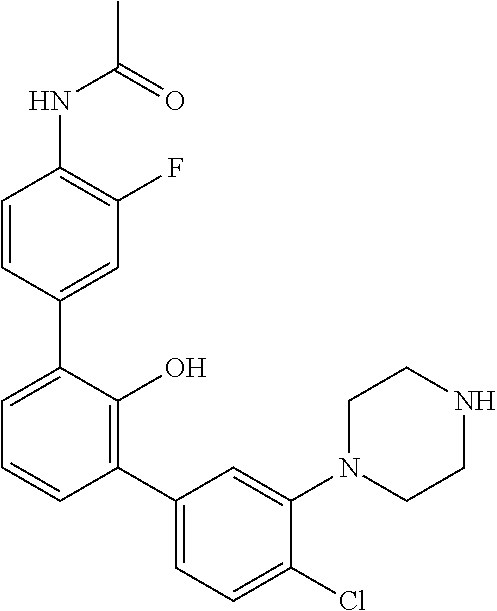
C1(NC(C)=O)=C(F)C=C(C2=CC=CC(C3=CC=C(Cl)C(N4CCNCC4)=C3)=C2O)C=C1
